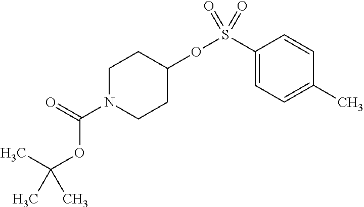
C1N(C(=O)OC(C)(C)C)CCC(OS(C2=CC=C(C)C=C2)(=O)=O)C1
